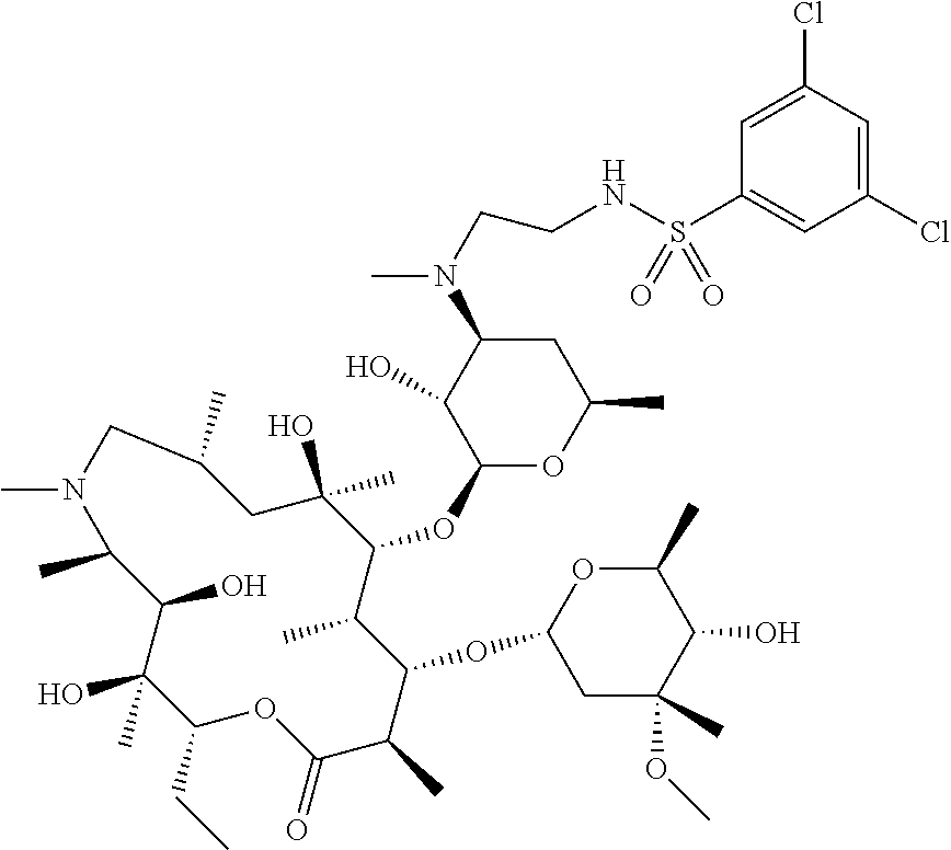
C1(CC)C(C)(O)C(O)C(C)N(C)CC(C)CC(O)(C)C(OC2OC(C)CC(N(C)CCNS(C3=CC(Cl)=CC(Cl)=C3)(=O)=O)C2O)C(C)C(OC2CC(C)(OC)C(O)C(C)O2)C(C)C(=O)O1
